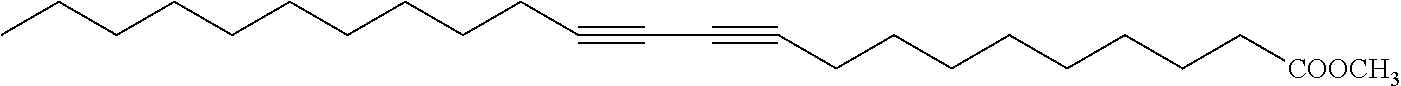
C(CCCCCCCC#CC#CCCCCCCCC[COOCH3])CC
